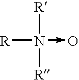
[R]N([R])([R])->O
